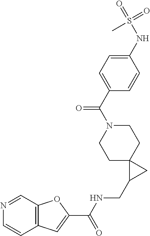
C1C2(CCN(C(C3=CC=C(NS(=O)(=O)C)C=C3)=O)C1)C(CNC(C1=CC3=C(O1)C=NC=C3)=O)C2
